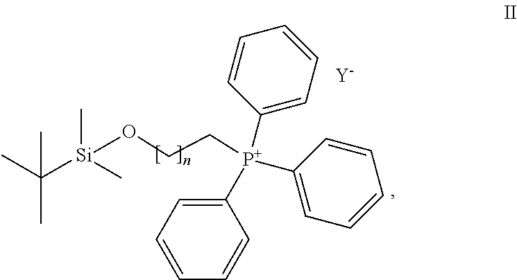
CC([Si](OCC[P+](C1=CC=CC=C1)(C1=CC=CC=C1)C1=CC=CC=C1)(C)C)(C)C.[Y]
